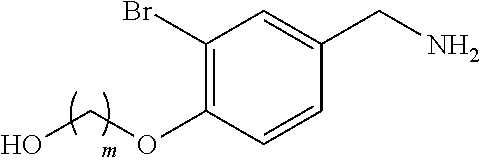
C(C1=CC(Br)=C(OCO)C=C1)N
